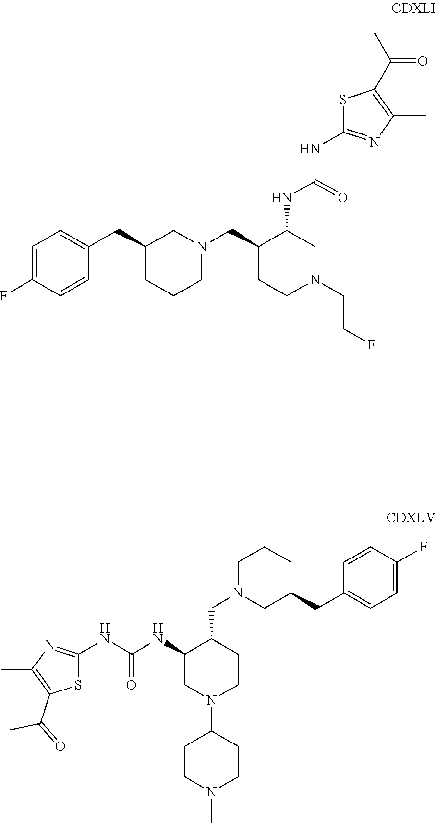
N1(CC2CCN(CCF)CC2NC(NC2=NC(C)=C(C(=O)C)S2)=O)CC(CC2=CC=C(F)C=C2)CCC1.N(C(NC1CN(C2CCN(C)CC2)CCC1CN1CC(CC2=CC=C(F)C=C2)CCC1)=O)C1=NC(C)=C(C(=O)C)S1
